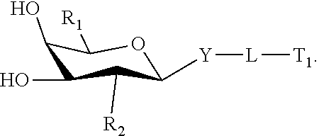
C1(O)C([R2])C([Y][L][T1])OC([R1])C1O
